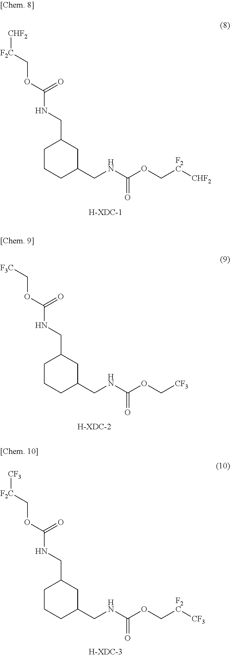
C1CCC(CNC(OC[F2C][CHF2])=O)CC1CNC(OC[F2C][CHF2])=O.C1CCC(CNC(OC[CF3])=O)CC1CNC(OC[F3C])=O.C1CCC(CNC(OC[F2C][CF3])=O)CC1CNC(OC[F2C][CF3])=O
